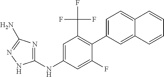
C1(NC2=CC(C(F)(F)F)=C(C3=CC=C4C(=C3)C=CC=C4)C(F)=C2)=NC(N)=NN1
